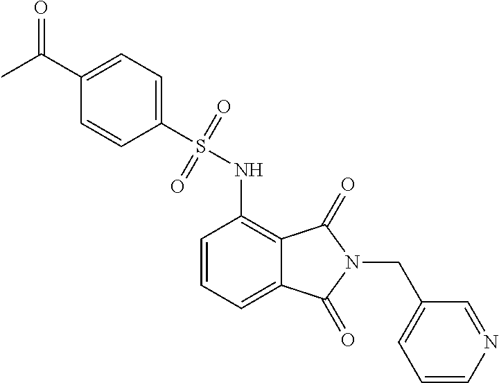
C1=CN=CC(CN2C(=O)C3=C(NS(=O)(=O)C4=CC=C(C(C)=O)C=C4)C=CC=C3C2=O)=C1
